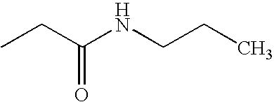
CCC(NCCC)=O
